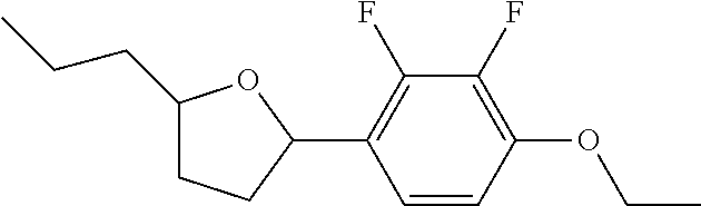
C1(CCC)CCC(C2=C(F)C(F)=C(OCC)C=C2)O1
